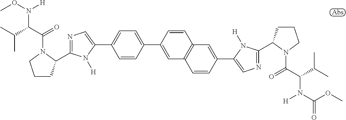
CON(C(C(=O)N1C(C2=NC=C(C3=CC=C(C4=CC5=C(C=C4)C=C(C4=CN=C(C6CCCN6C(C(C(C)C)N(C(OC)=O)[H])=O)N4[H])C=C5)C=C3)N2[H])CCC1)C(C)C)[H]
